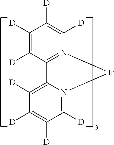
C12=N(C([D])=C([D])C([D])=C1[D])[Ir]N1=C([D])C([D])=C([D])C([D])=C21
